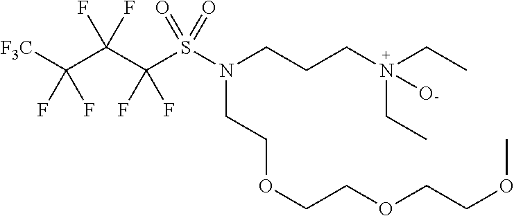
[F3C]C(C(C(S(N(CCCN(CC)(CC)O)CCOCCOCCOC)(=O)=O)(F)F)(F)F)(F)F
